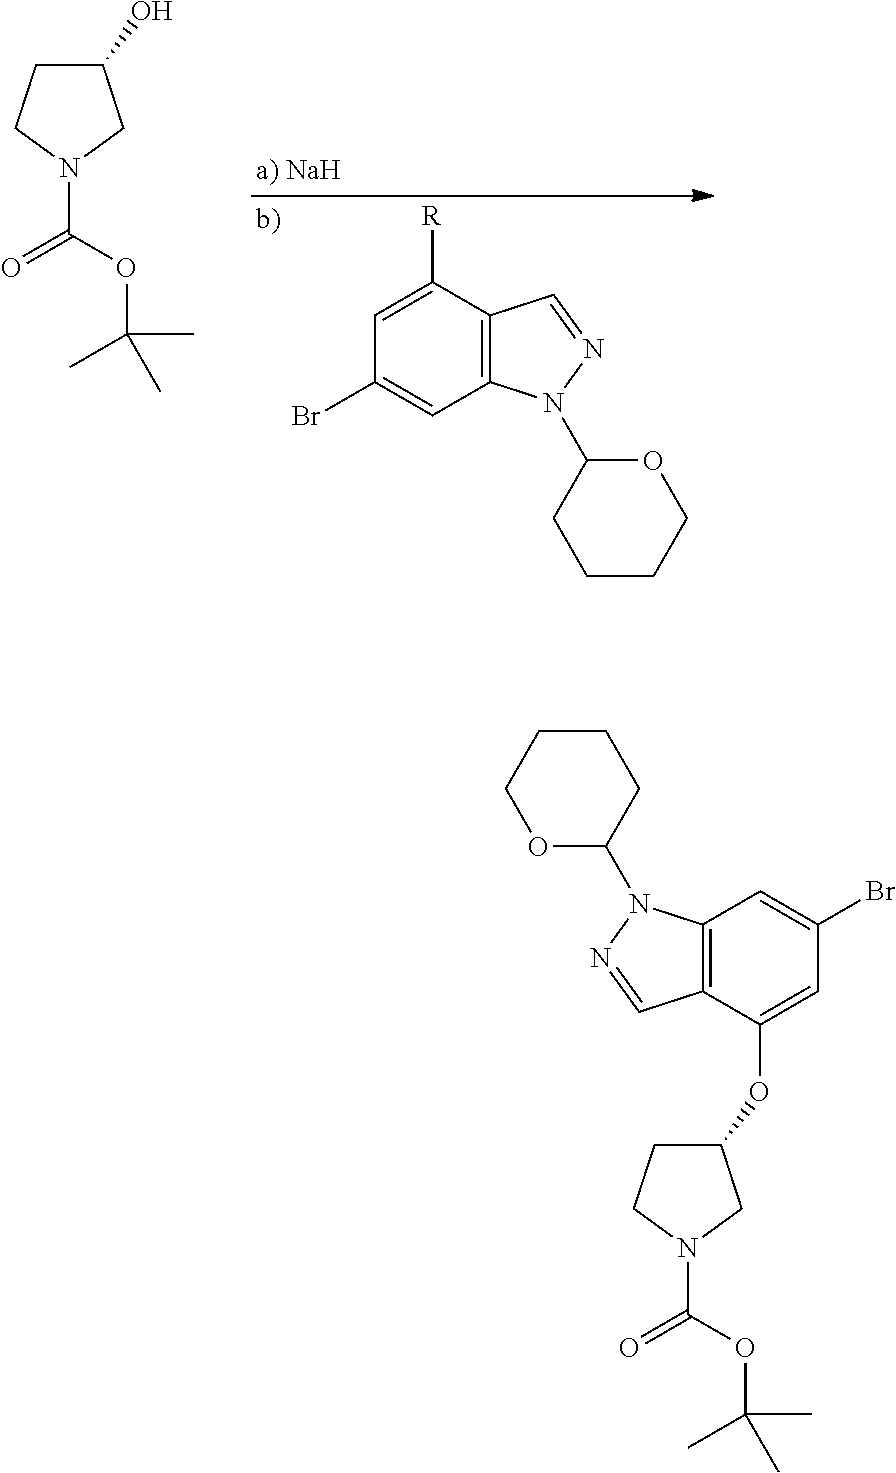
C1=C([R])C2=C(C=C1Br)N(C1CCCCO1)N=C2.C1(O)CCN(C(OC(C)(C)C)=O)C1.O1C(N2C3=C(C(OC4CCN(C(=O)OC(C)(C)C)C4)=CC(Br)=C3)C=N2)CCCC1
